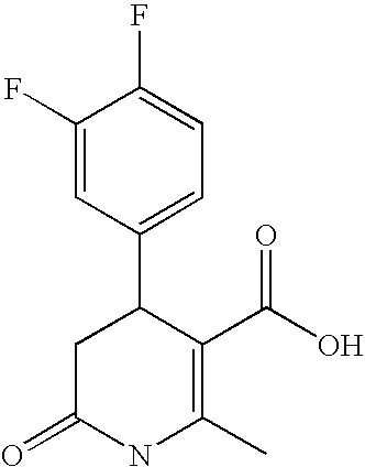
C1(F)=CC(C2CC(=O)NC(C)=C2C(O)=O)=CC=C1F
